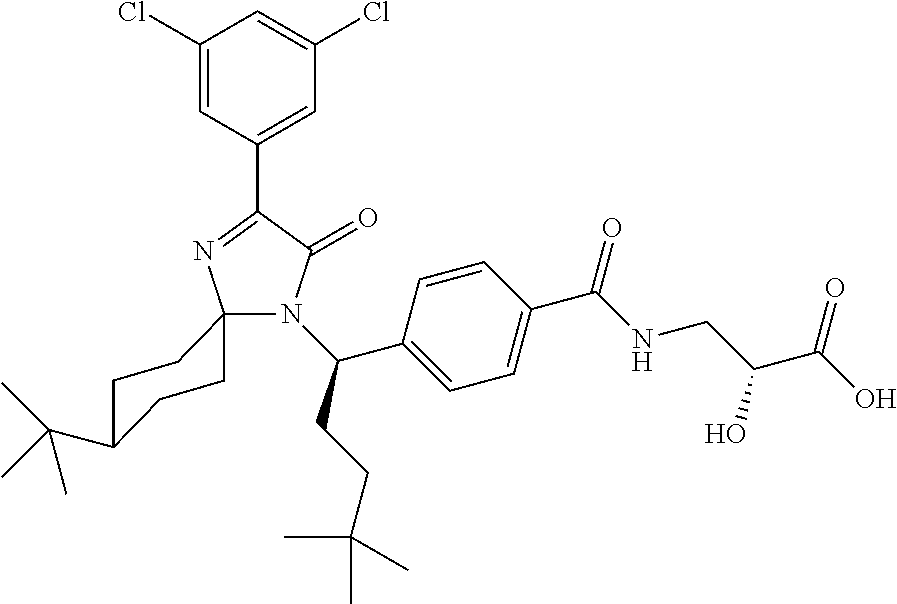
C1(Cl)=CC(C2=NC3(N(C(CCC(C)(C)C)C4=CC=C(C(=O)NCC(C(O)=O)O)C=C4)C2=O)CCC(C(C)(C)C)CC3)=CC(Cl)=C1
